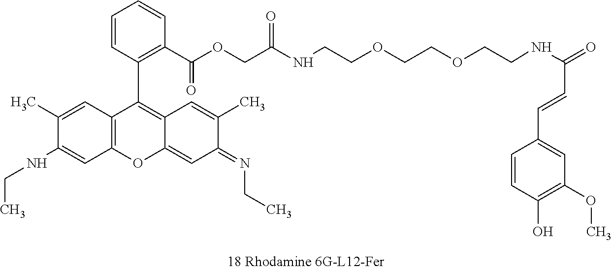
C12=C(C=C(C)C(NCC)=C1)C(C1=C(C(OCC(=O)NCCOCCOCCNC(C=CC3=CC(OC)=C(O)C=C3)=O)=O)C=CC=C1)=C1C(=CC(=NCC)C(C)=C1)O2
